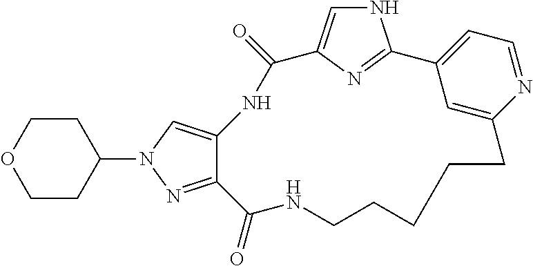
N1C=C2N=C1C1=CC=NC(=C1)CCCCCNC(=O)C1=NN(C3CCOCC3)C=C1NC2=O
